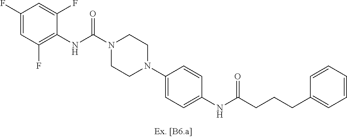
C1(F)=CC(F)=C(NC(N2CCN(C3=CC=C(NC(CCCC4=CC=CC=C4)=O)C=C3)CC2)=O)C(F)=C1
